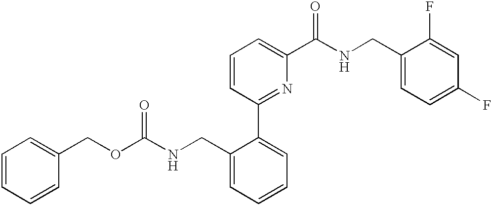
C1=CC=CC(COC(NCC2=CC=CC=C2C2=NC(C(NCC3=CC=C(F)C=C3F)=O)=CC=C2)=O)=C1
